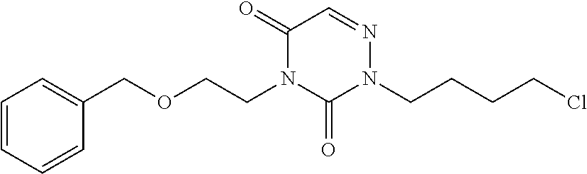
C1=CC=CC(COCCN2C(=O)N(CCCCCl)N=CC2=O)=C1
